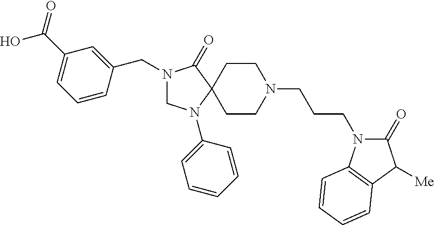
C1CN(CCCN2C(=O)C([Me])C3=C2C=CC=C3)CCC12C(=O)N(CC1=CC(C(=O)O)=CC=C1)CN2C1=CC=CC=C1
